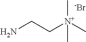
[N+](C)(CCN)(C)C.[-Br]
